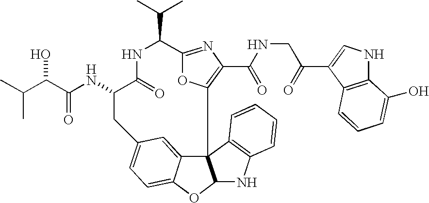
C12=NC(C(NCC(C3=CNC4=C3C=CC=C4O)=O)=O)=C(O1)C13C4=CC(=CC=C4OC1NC1=C3C=CC=C1)CC(NC(=O)C(O)C(C)C)C(=O)NC2C(C)C
